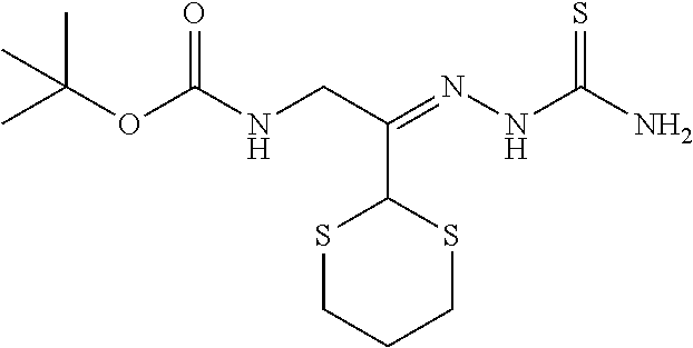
CC(OC(NCC(=NNC(N)=S)C1SCCCS1)=O)(C)C
